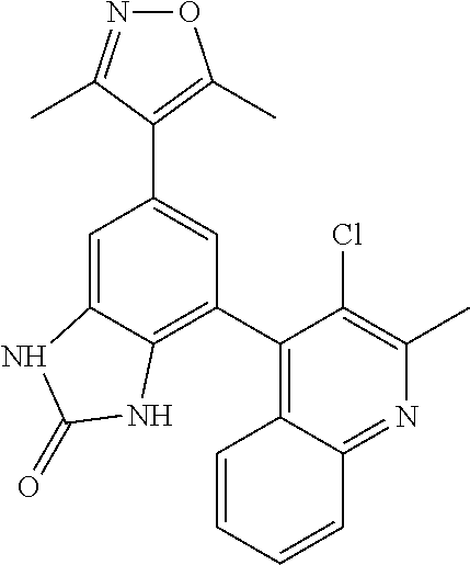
O1N=C(C)C(C2=CC(C3=C4C(=NC(C)=C3Cl)C=CC=C4)=C3C(=C2)NC(=O)N3)=C1C
